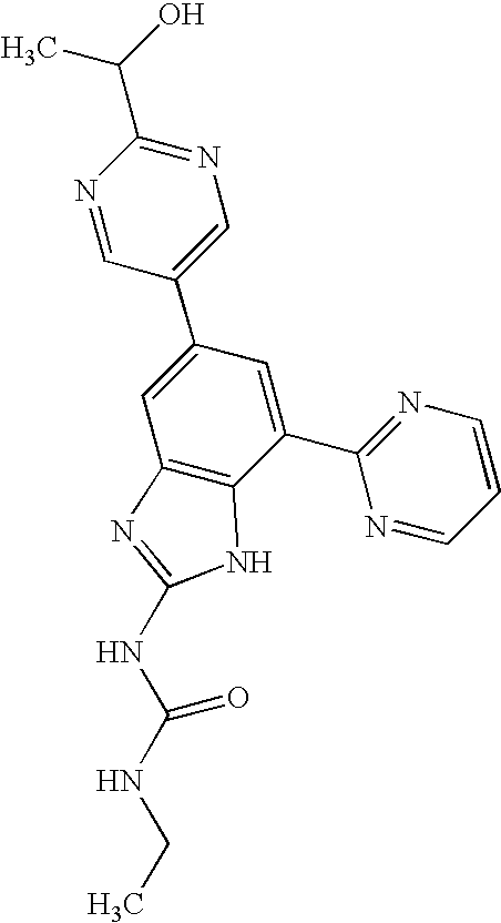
N1=CC(C2=CC3=C(C(C4=NC=CC=N4)=C2)NC(NC(NCC)=O)=N3)=CN=C1C(O)C
